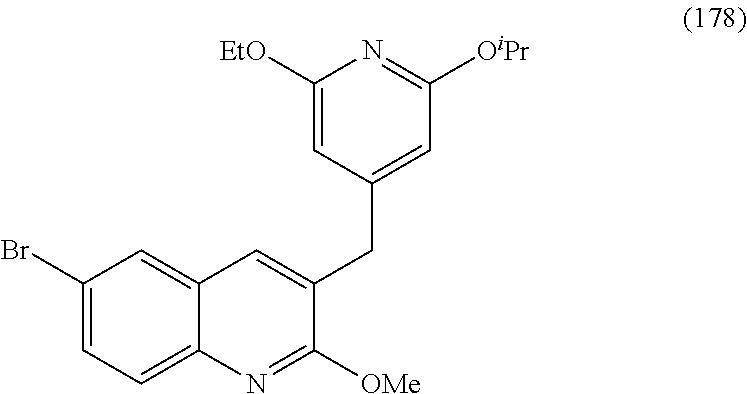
C1(Br)=CC=C2C(=C1)C=C(CC1=CC([OiPr])=NC([EtO])=C1)C([OMe])=N2
